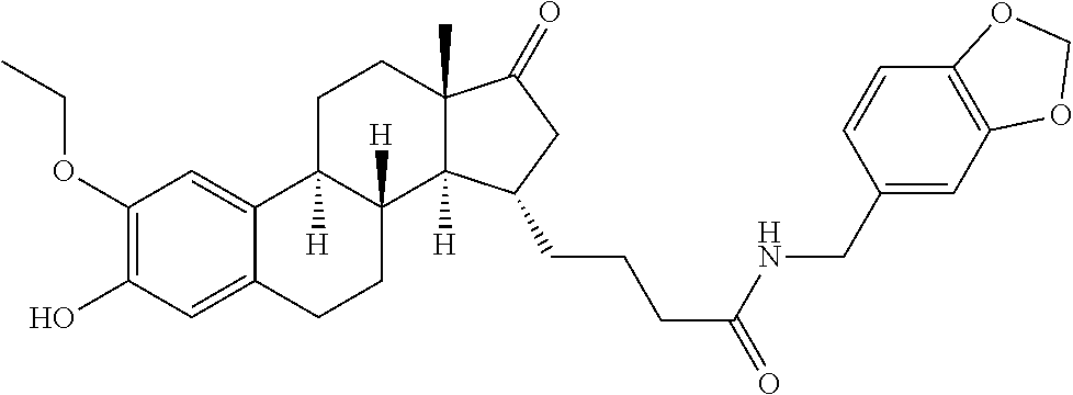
C1(OCC)=C(O)C=C2C(=C1)C1([H])C([H])(CC2)C2([H])C(C)(CC1)C(=O)CC2CCCC(NCC1=CC2=C(C=C1)OCO2)=O
